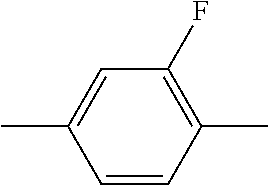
C1(F)=C(C)C=CC(C)=C1
